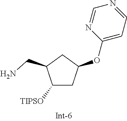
N1=CC=C(OC2CC([TIPSO])C(CN)C2)N=C1
